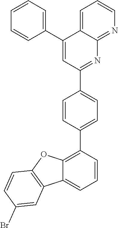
C1(C2=CC=C(C3=NC4=NC=CC=C4C(C4=CC=CC=C4)=C3)C=C2)=C2C(=CC=C1)C1=C(O2)C=CC(Br)=C1
